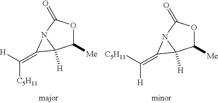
[H]C([C5H11])=C1N2C(=O)OC([Me])C21[H].[C5H11]C([H])=C1N2C(=O)OC([Me])C21[H]
